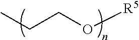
CCCO[R5]
